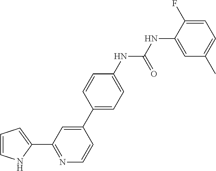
C1=CNC(C2=NC=CC(C3=CC=C(NC(NC4=CC(C)=CC=C4F)=O)C=C3)=C2)=C1
